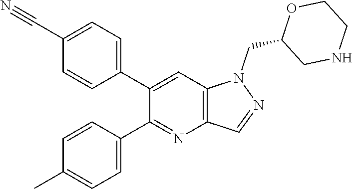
C1(C2=CC=C(C#N)C=C2)=CC2=C(N=C1C1=CC=C(C)C=C1)C=NN2CC1CNCCO1
